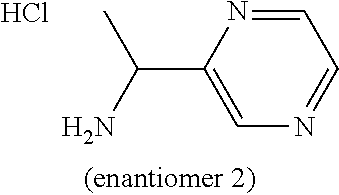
C1=C(C(N)C)N=CC=N1.Cl
